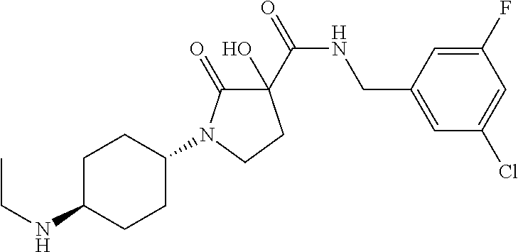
C1C(NCC)CCC(N2C(=O)C(O)(C(NCC3=CC(Cl)=CC(F)=C3)=O)CC2)C1
